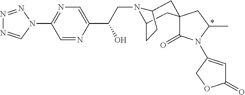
N1=NN(C2=NC=C(C(O)CN3C4CC5(CC3CC4)C(=O)N(C3=CC(=O)OC3)C(C)C5)N=C2)C=N1
